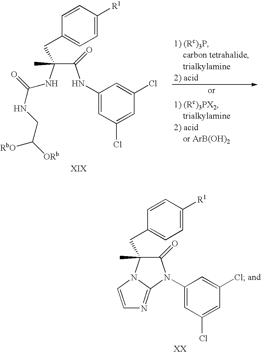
C(C(C)(CC1=CC=C([R1])C=C1)NC(=O)NCC([ORb])[RbO])(NC1=CC(Cl)=CC(Cl)=C1)=O.C1(=O)C(C)(CC2=CC=C([R1])C=C2)N2C(=NC=C2)N1C1=CC(Cl)=CC(Cl)=C1
